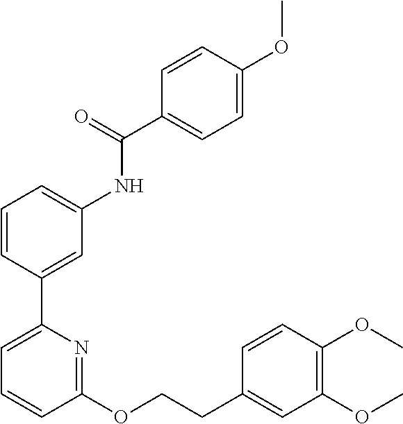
C1=CC(C2=CC=CC(OCCC3=CC(OC)=C(OC)C=C3)=N2)=CC(NC(C2=CC=C(OC)C=C2)=O)=C1
